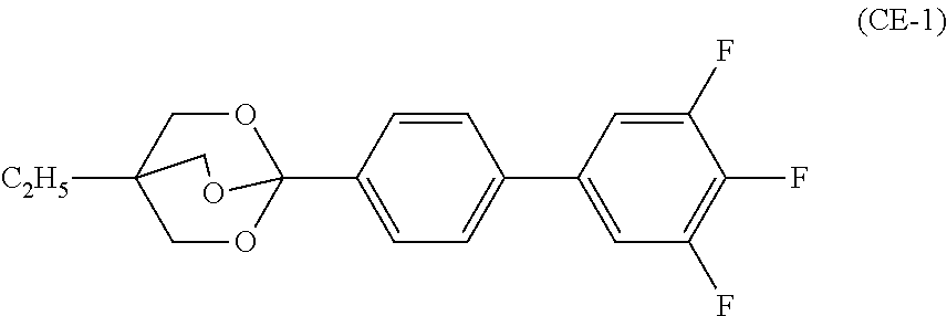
C1OC2(C3=CC=C(C4=CC(F)=C(F)C(F)=C4)C=C3)OCC1([C2H5])CO2
